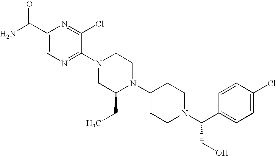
C1(C(N)=O)=CN=C(N2CC(CC)N(C3CCN(C(C4=CC=C(Cl)C=C4)CO)CC3)CC2)C(Cl)=N1
